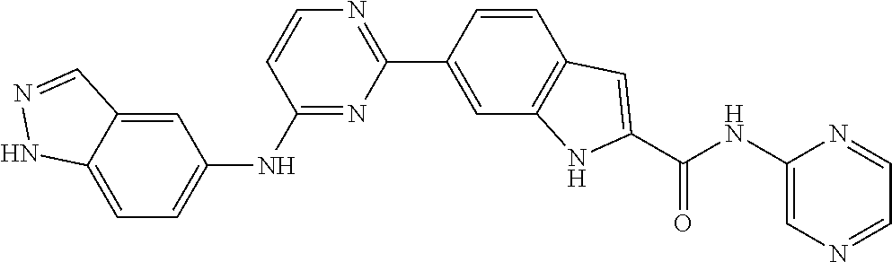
C1=CC(C2=NC=CC(NC3=CC=C4C(=C3)C=NN4)=N2)=CC2=C1C=C(C(NC1=CN=CC=N1)=O)N2
